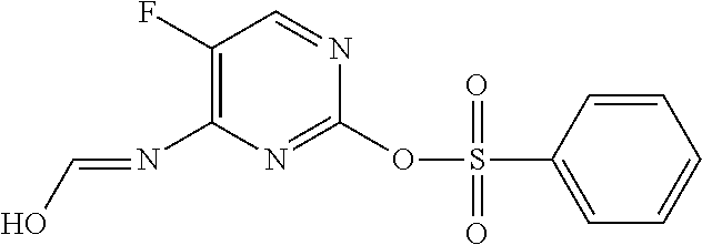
O(C1=NC(N=CO)=C(F)C=N1)S(C1=CC=CC=C1)(=O)=O
